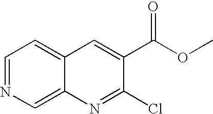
C1=NC=C2C(=C1)C=C(C(OC)=O)C(Cl)=N2
